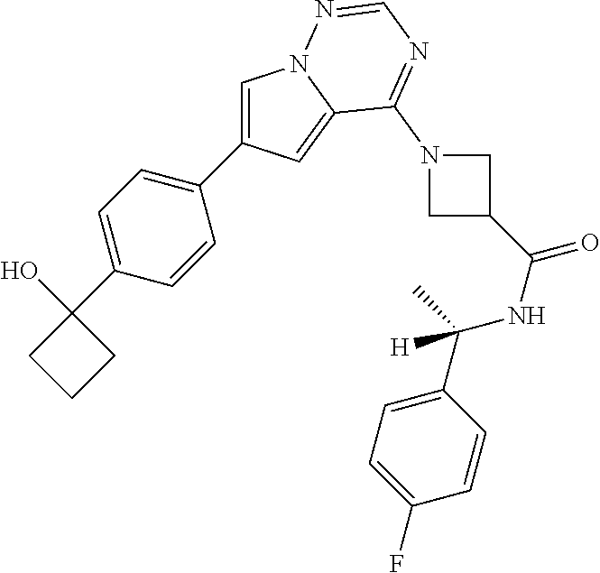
C1=C(C2=CC=C(C3(O)CCC3)C=C2)C=C2N1N=CN=C2N1CC(C(=O)NC(C2=CC=C(F)C=C2)(C)[H])C1
